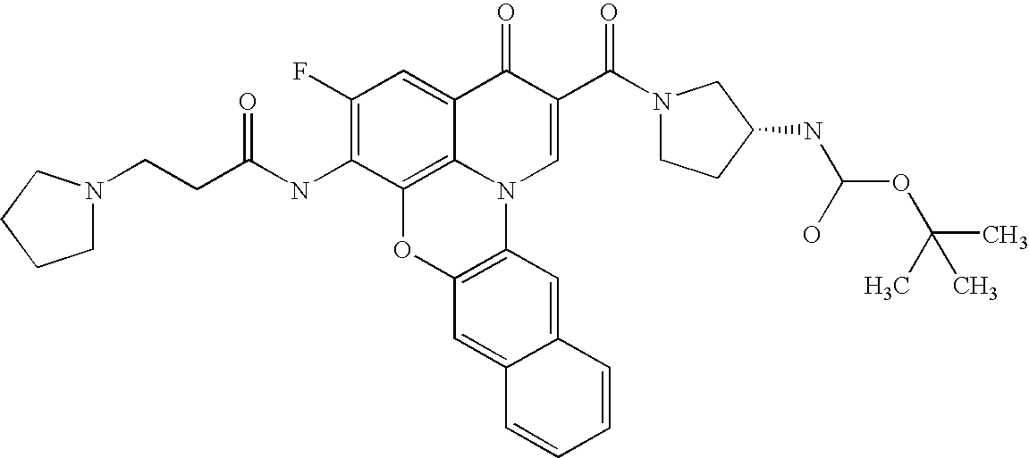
C12=C3C(=CC(F)=C1NC(CCN1CCCC1)=O)C(=O)C(C(=O)N1CCC(NC(O)OC(C)(C)C)C1)=CN3C1=C(O2)C=C2C(=C1)C=CC=C2
